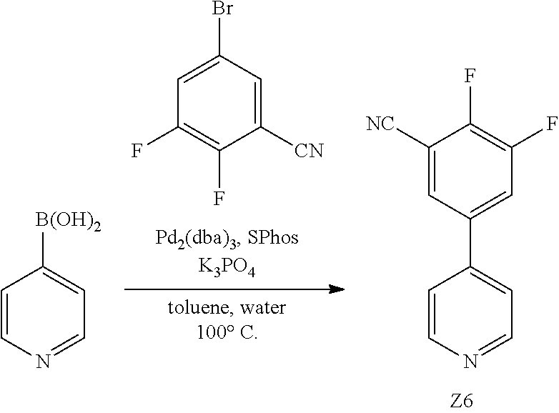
C1=CN=CC=C1[B(OH)2].C1([CN])=CC(Br)=CC(F)=C1F.C1=CN=CC=C1C1=CC(F)=C(F)C([NC])=C1
